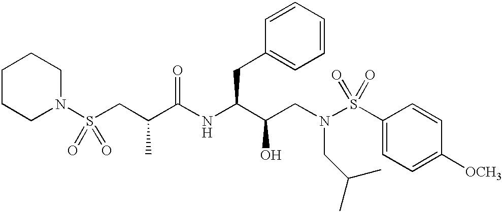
N1(S(CC(C(NC(C(CN(S(C2=CC=C([OCH3])C=C2)(=O)=O)CC(C)C)O)CC2=CC=CC=C2)=O)C)(=O)=O)CCCCC1
